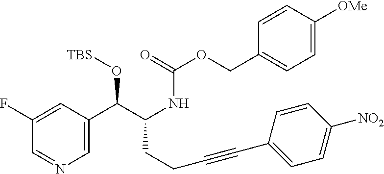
C1(F)=CC(C(C(NC(=O)OCC2=CC=C([OMe])C=C2)CCC#CC2=CC=C([NO2])C=C2)O[TBS])=CN=C1
